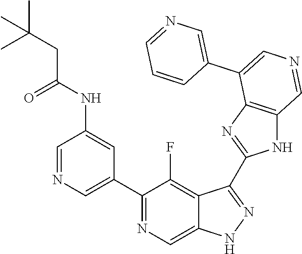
C1(C2=CN=CC(NC(CC(C)(C)C)=O)=C2)=NC=C2C(=C1F)C(C1=NC3=C(N1)C=NC=C3C1=CN=CC=C1)=NN2
